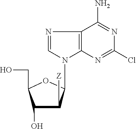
C12=C(N=C(Cl)N=C1N)N(C1C([Z])C(O)C(CO)O1)C=N2
